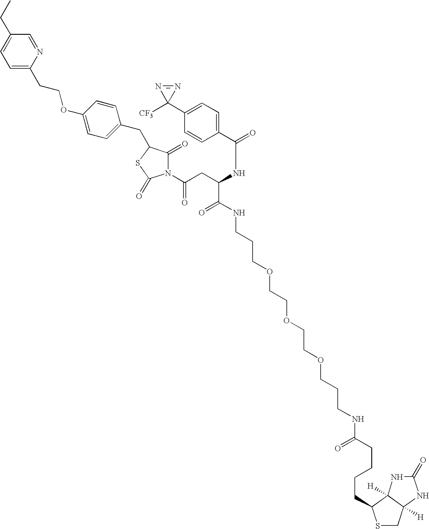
C(=O)(CC(C(=O)NCCCOCCOCCOCCCNC(=O)CCCCC1C2([H])NC(=O)NC2([H])CS1)NC(C1=CC=C(C2([CF3])N=N2)C=C1)=O)N1C(=O)C(CC2=CC=C(OCCC3=CC=C(CC)C=N3)C=C2)SC1=O
